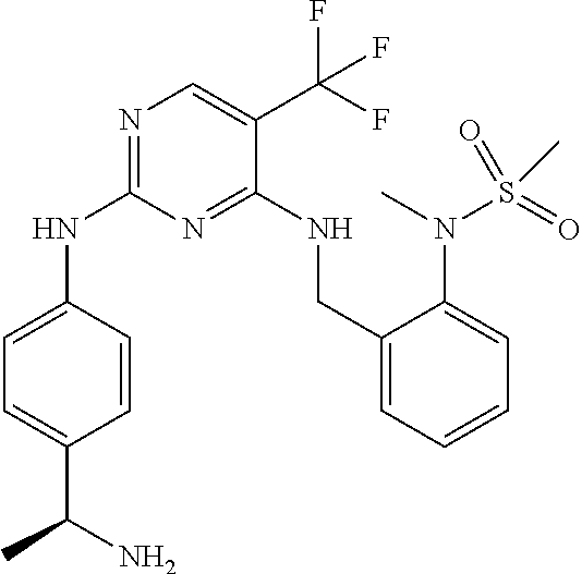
C1=C(NC2=NC=C(C(F)(F)F)C(NCC3=CC=CC=C3N(C)S(C)(=O)=O)=N2)C=CC(C(N)C)=C1
